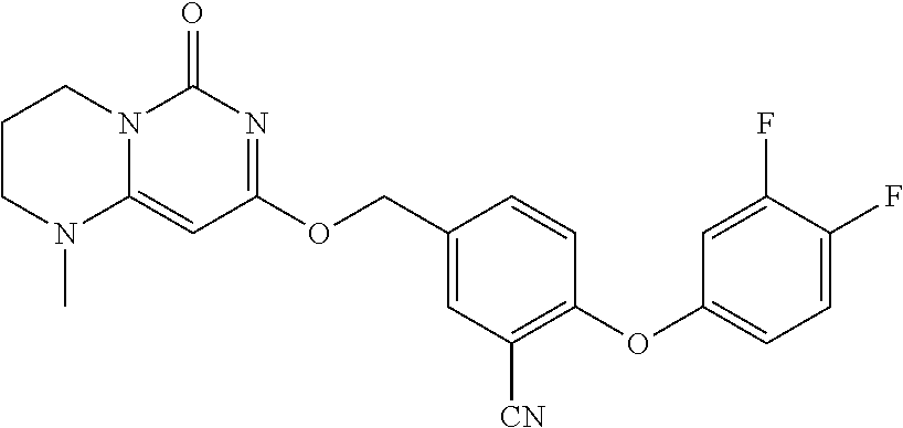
C1CN(C)C2=CC(OCC3=CC([CN])=C(OC4=CC=C(F)C(F)=C4)C=C3)=NC(=O)N2C1
